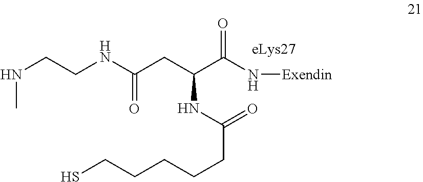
N(CCNC(CC(C(N[Exendin])=O)NC(=O)CCCCCS)=O)C
